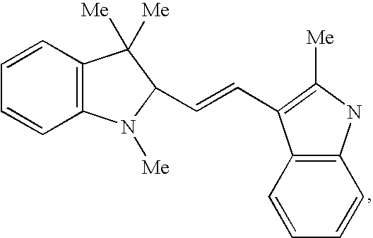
C1=CC2=C(C=C1)N([Me])C(C=CC1=C([Me])NC3=C1C=CC=C3)C2([Me])[Me]
